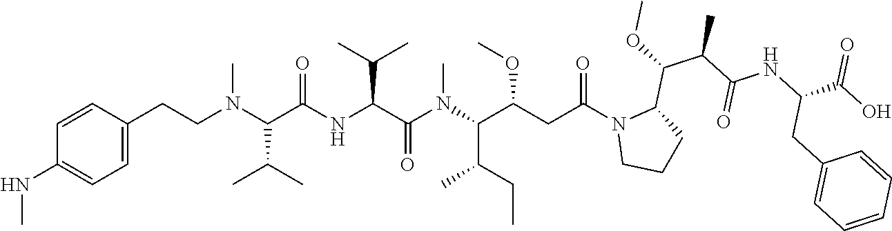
C1=C(CCN(C(C(NC(C(N(C(C(CC(N2CCCC2C(C(C(=O)NC(CC2=CC=CC=C2)C(=O)O)C)OC)=O)OC)C(CC)C)C)=O)C(C)C)=O)C(C)C)C)C=CC(NC)=C1
